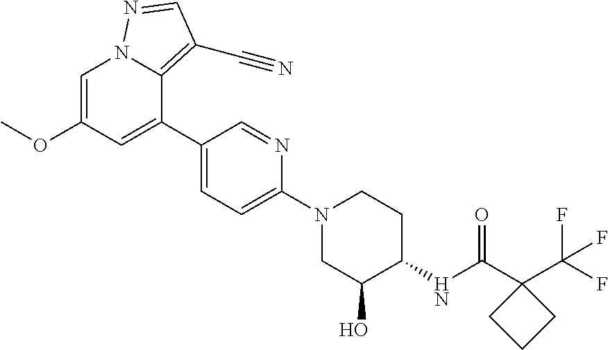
O(C1=CN2C(=C(C#N)C=N2)C(C2=CC=C(N3CC(O)C(NC(C4(C(F)(F)F)CCC4)=O)CC3)N=C2)=C1)C
